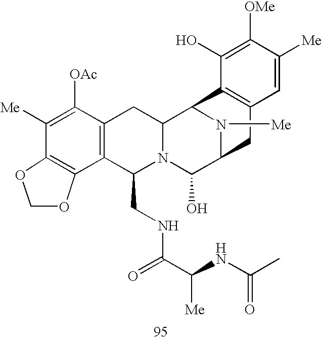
C1([Me])=C([OAc])C2=C(C(CNC(C(NC(C)=O)[Me])=O)N3C(C2)C2N([Me])C(C3O)CC3=C2C(O)=C([OMe])C([Me])=C3)C2=C1OCO2
